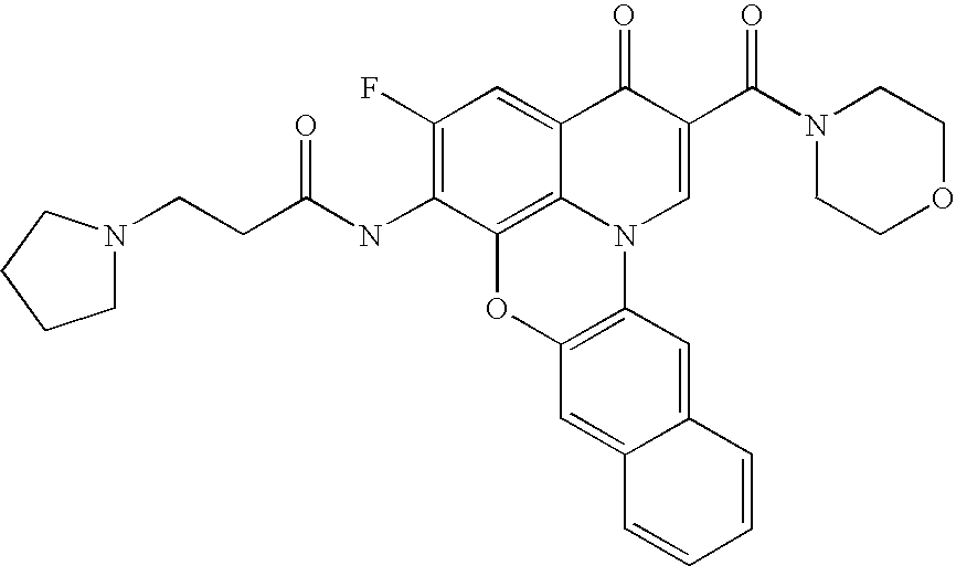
C12=C3C(=CC(F)=C1NC(CCN1CCCC1)=O)C(=O)C(C(=O)N1CCOCC1)=CN3C1=C(O2)C=C2C(=C1)C=CC=C2
